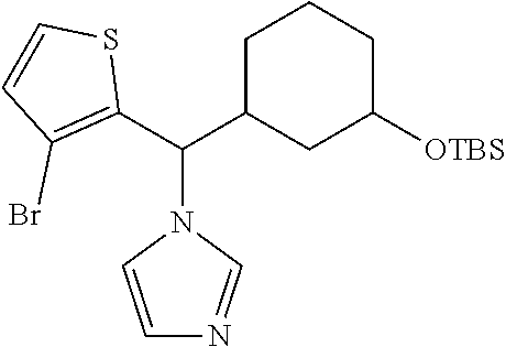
C1=CN(C(C2=C(Br)C=CS2)C2CC([OTBS])CCC2)C=N1
